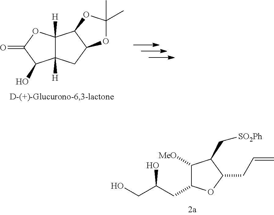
C1([MeO])C(CC(CO)O)OC(CC=C)C1C[SO2Ph].C12([H])C([H])(OC(=O)C1O)C1C(C2)OC(C)(C)O1
